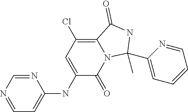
N1=CN=CC=C1NC1=CC(Cl)=C2N(C1=O)C(C)(C1=CC=CC=N1)NC2=O
